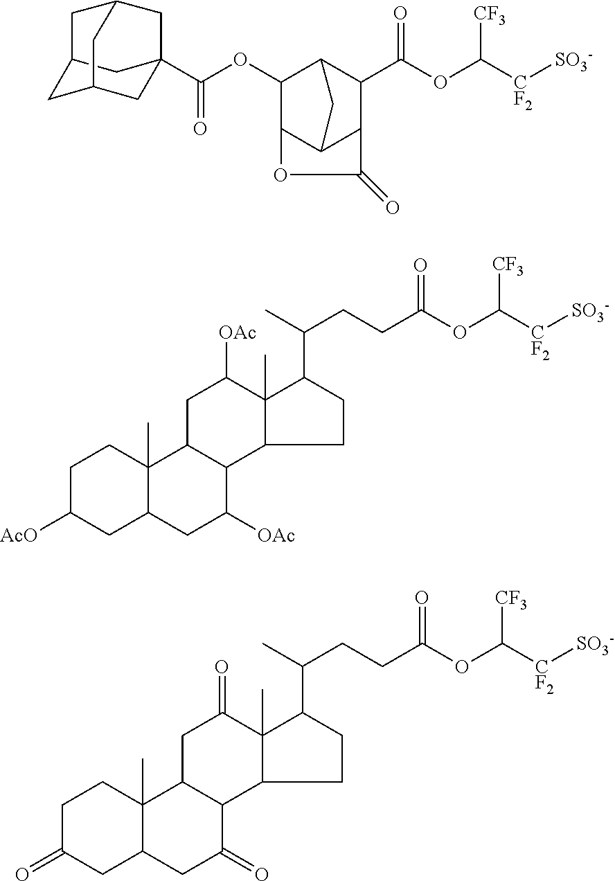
C(OC([CF2][SO3-])[CF3])(=O)C1C2C(OC(=O)C34CC5CC(C3)CC(C4)C5)C3C(C1C(=O)O3)C2.C1C(=O)CC2C(C)(C1)C1C(C(=O)C2)C2C(C)(C(=O)C1)C(C(C)CCC(OC([CF2][SO3-])[CF3])=O)CC2.C1C([AcO])CC2CC([OAc])C3C(CC([OAc])C4(C)C3CCC4C(C)CCC(OC([CF2][SO3-])[CF3])=O)C2(C)C1
